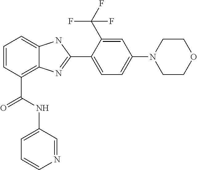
C1=CC(C(NC2=CC=CN=C2)=O)=C2C(=C1)NC(C1=CC=C(N3CCOCC3)C=C1C(F)(F)F)=N2
